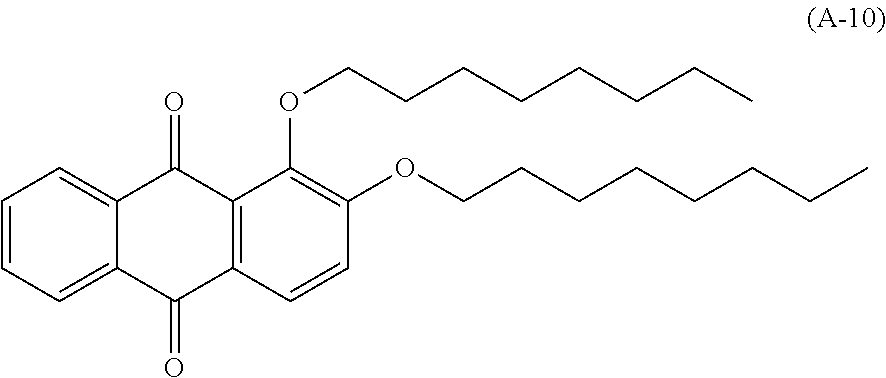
C1=CC=C2C(=C1)C(=O)C1=C(C2=O)C=CC(OCCCCCCCC)=C1OCCCCCCCC
